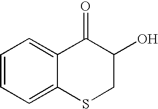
C1=CC=C2C(=C1)C(=O)C(O)CS2
